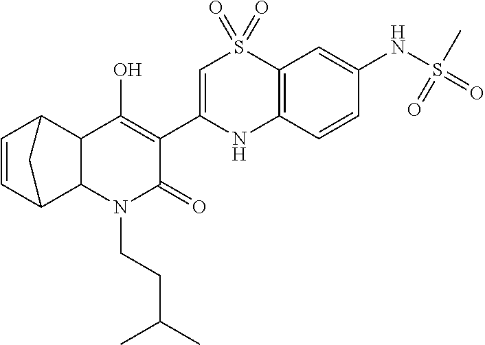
C1=CC2C3C(C1C2)C(O)=C(C1=CS(=O)(=O)C2=C(N1)C=CC(NS(=O)(C)=O)=C2)C(=O)N3CCC(C)C
